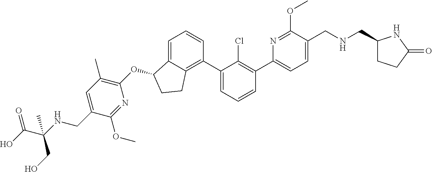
O(C1C2=CC=CC(C3=CC=CC(C4=CC=C(CNCC5CCC(=O)N5)C(OC)=N4)=C3Cl)=C2CC1)C1=C(C)C=C(CNC(C(O)=O)(C)CO)C(OC)=N1
